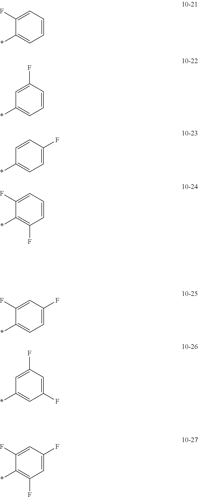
C1=CC=C(F)C(*)=C1.C1=CC(F)=CC(*)=C1.C1=C(F)C=CC(*)=C1.C1=CC=C(F)C(*)=C1F.C1(F)=CC(F)=CC(*)=C1.C1=C(F)C=C(F)C(*)=C1F.C1=C(F)C=C(F)C(*)=C1
